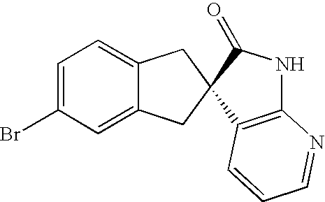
C1=C(Br)C=C2C(=C1)CC1(C2)C2=C(NC1=O)N=CC=C2
